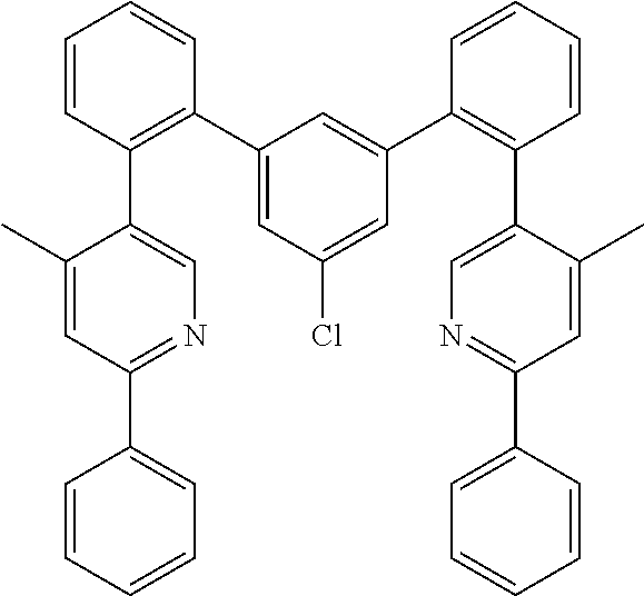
C1(C2=C(C3=CN=C(C4=CC=CC=C4)C=C3C)C=CC=C2)=CC(Cl)=CC(C2=C(C3=CN=C(C4=CC=CC=C4)C=C3C)C=CC=C2)=C1
